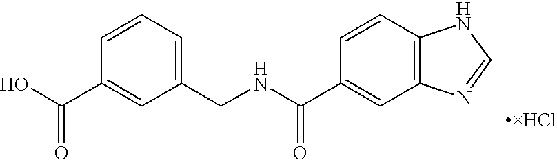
C1(CNC(C2=CC3=C(C=C2)NC=N3)=O)=CC=CC(C(=O)O)=C1
